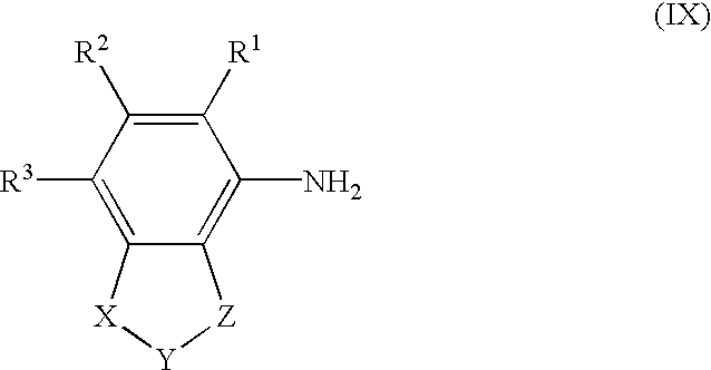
C1([R1])=C([R2])C([R3])=C2C(=C1N)[Z][Y][X]2
